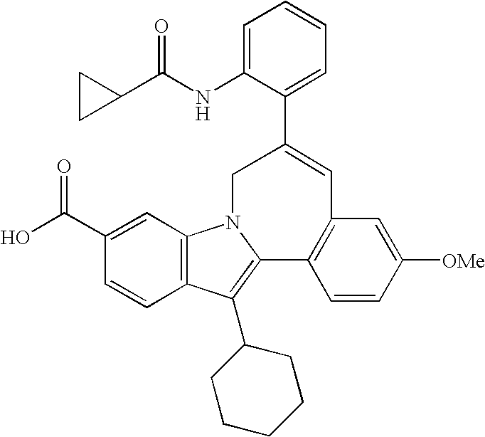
C1(C(O)=O)=CC2=C(C=C1)C(C1CCCCC1)=C1N2CC(C2=CC=CC=C2NC(=O)C2CC2)=CC2=C1C=CC([OMe])=C2
